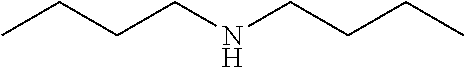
C(CC)CNCCCC
